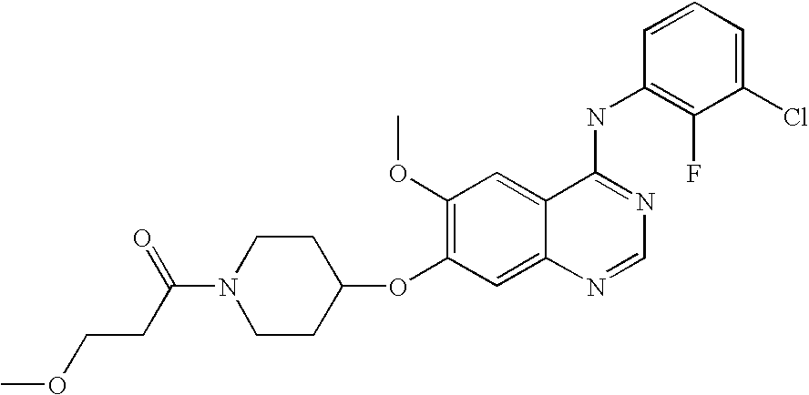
C1(OC2=C(OC)C=C3C(=C2)N=CN=C3NC2=C(F)C(Cl)=CC=C2)CCN(C(=O)CCOC)CC1
